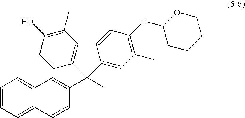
C1=CC=C2C(=C1)C=C(C(C)(C1=CC(C)=C(O)C=C1)C1=CC(C)=C(OC3CCCCO3)C=C1)C=C2
